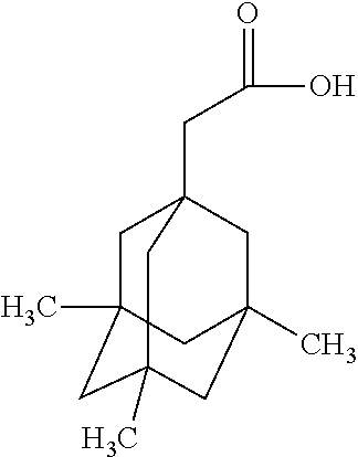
C1C2(C)CC3(C)CC(C)(CC1(CC(O)=O)C3)C2
